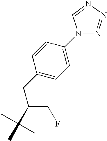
C1=CC(CC(CF)C)=CC=C1N1N=NN=C1
